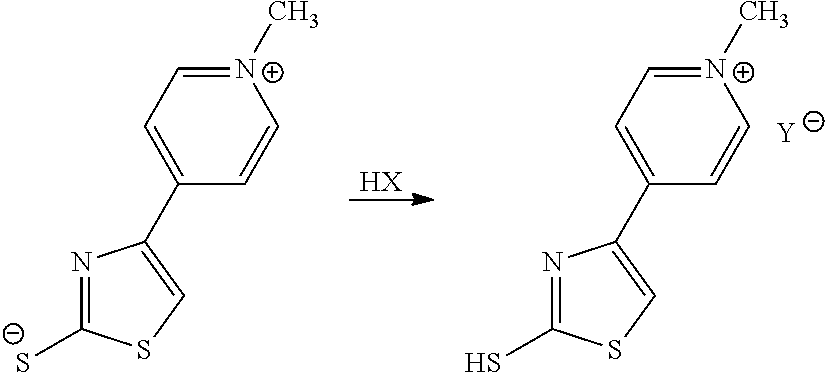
N1=C([S-])SC=C1C1=CC=[N+](C)C=C1.[HX].N1=C(S)SC=C1C1=CC=[N+](C)C=C1.[Y]
